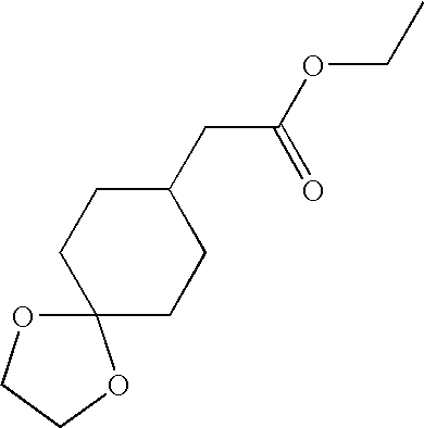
C12(OCCO1)CCC(CC(=O)OCC)CC2
